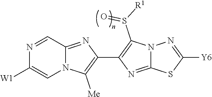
N1=CC2=NC(C3=C(S([R1])=O)N4C(=N3)SC([Y6])=N4)=C([Me])N2C=C1[W1]
